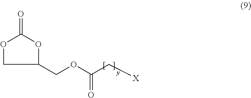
C1(COC(=O)C[X])OC(=O)OC1
